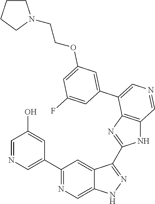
C1(C2=CN=CC(O)=C2)=NC=C2C(=C1)C(C1=NC3=C(N1)C=NC=C3C1=CC(OCCN3CCCC3)=CC(F)=C1)=NN2
